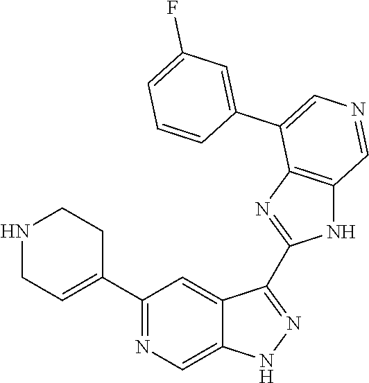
C1(C2=CCNCC2)=NC=C2C(=C1)C(C1=NC3=C(N1)C=NC=C3C1=CC(F)=CC=C1)=NN2
